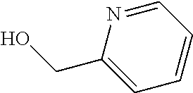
C1=NC(CO)=CC=C1
